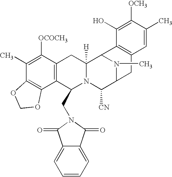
C1(C)=C([OCOCH3])C2=C(C3=C1OCO3)C(CN1C(=O)C3=CC=CC=C3C1=O)N1C([H])(C2)C2N(C)C(C1[CN])CC1=C2C(O)=C([OCH3])C(C)=C1
